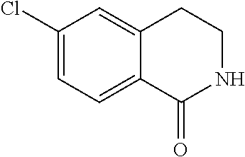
C1(Cl)=CC=C2C(=C1)CCNC2=O
